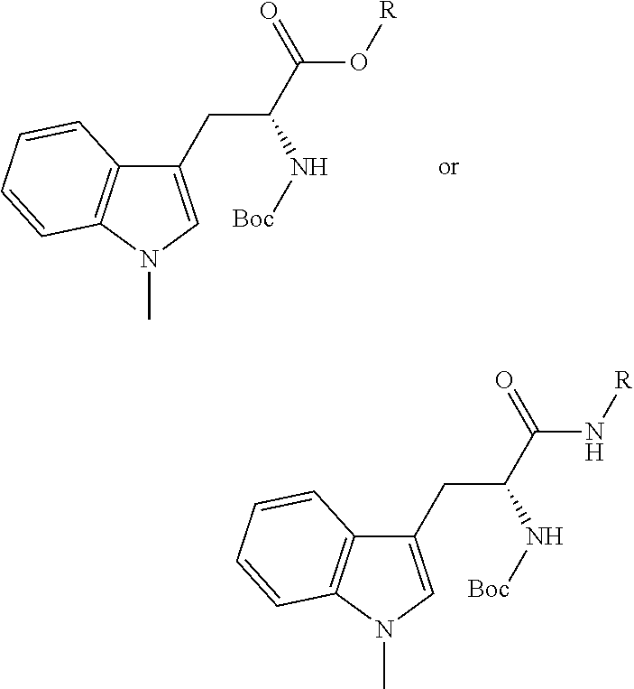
C1(CC(C(O[R])=O)N[Boc])=CN(C)C2=C1C=CC=C2.C1(CC(C(N[R])=O)N[Boc])=CN(C)C2=C1C=CC=C2
